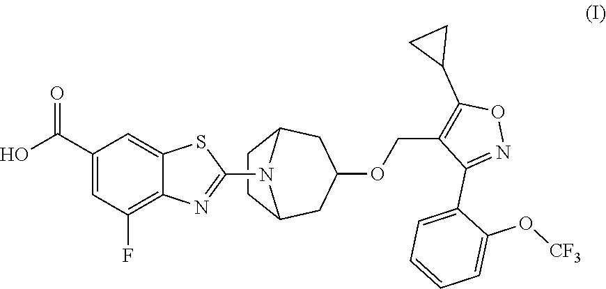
C1(C(O)=O)=CC(F)=C2C(=C1)SC(N1C3CC(OCC4=C(C5CC5)ON=C4C4=CC=CC=C4O[CF3])CC1CC3)=N2
